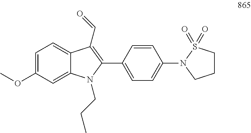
C1(OC)=CC=C2C(=C1)N(CCC)C(C1=CC=C(N3CCCS3(=O)=O)C=C1)=C2C=O
